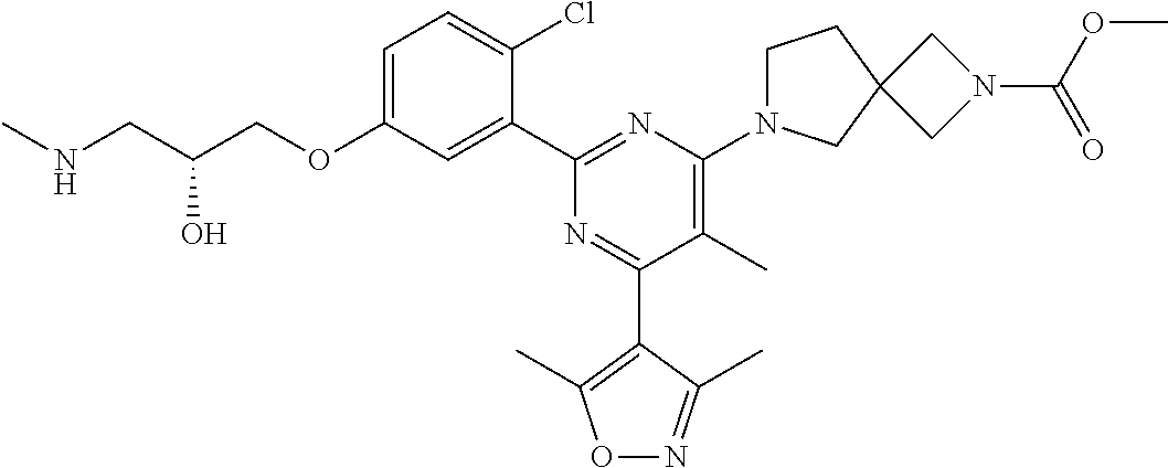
C1=C(OCC(CNC)O)C=C(C2=NC(N3CCC4(C3)CN(C(=O)OC)C4)=C(C)C(C3=C(C)ON=C3C)=N2)C(Cl)=C1
